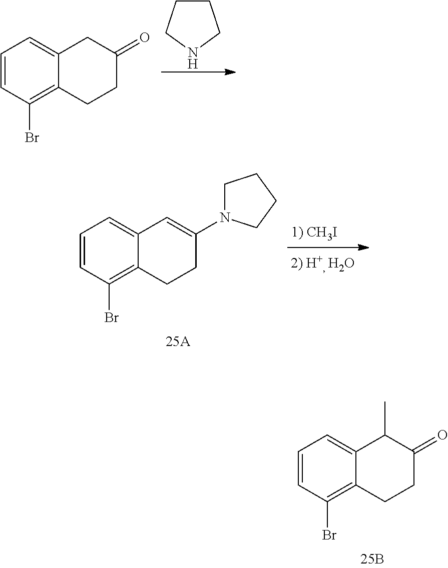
C1=CC(Br)=C2C(=C1)C(C)C(=O)CC2.C1CCNC1.C1=CC(Br)=C2C(=C1)CC(=O)CC2.C1=CC(Br)=C2C(=C1)C=C(N1CCCC1)CC2
